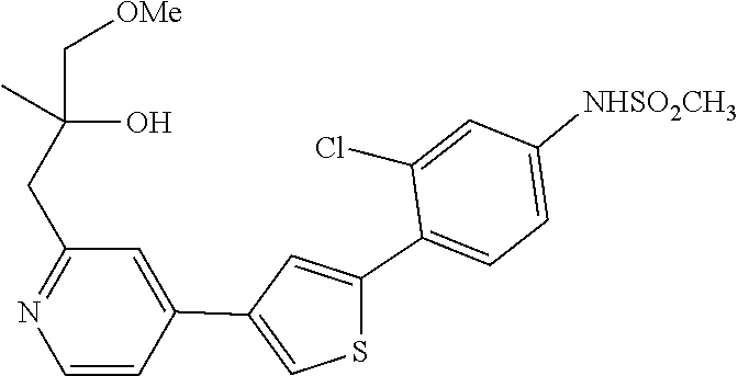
C1(Cl)=CC([NHSO2CH3])=CC=C1C1=CC(C2=CC(CC(C)(C[OMe])O)=NC=C2)=CS1
